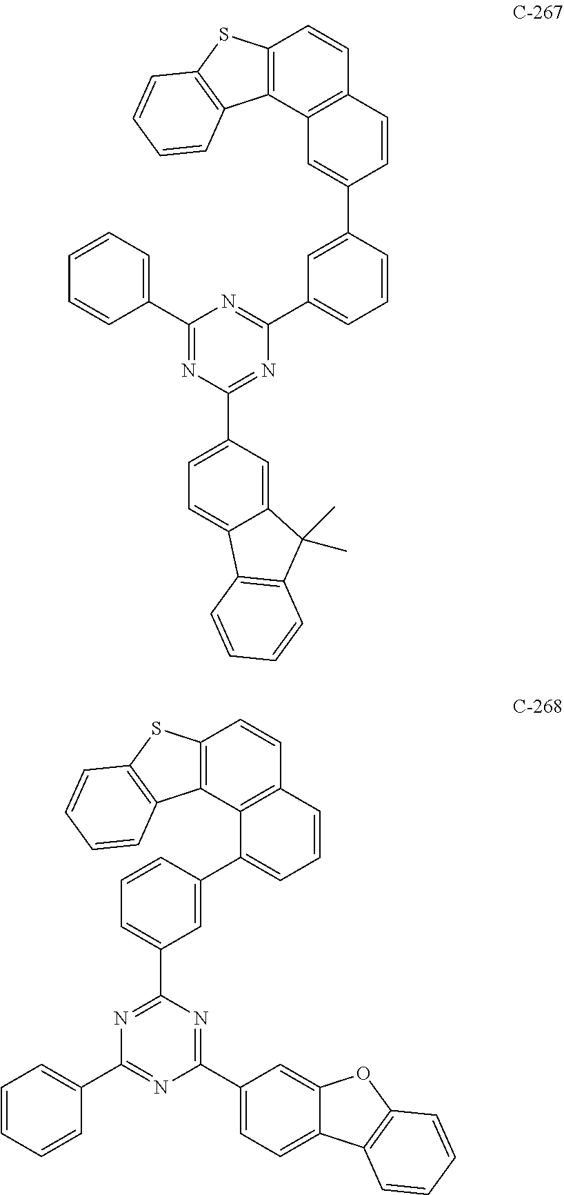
C12=C(SC3=C1C=CC=C3)C=CC1=C2C=C(C2=CC(C3=NC(C4=CC=CC=C4)=NC(C4=CC=C5C(=C4)C(C)(C)C4=C5C=CC=C4)=N3)=CC=C2)C=C1.C12=C(SC3=C1C=CC=C3)C=CC1=C2C(C2=CC(C3=NC(C4=CC=CC=C4)=NC(C4=CC=C5C(=C4)OC4=C5C=CC=C4)=N3)=CC=C2)=CC=C1
